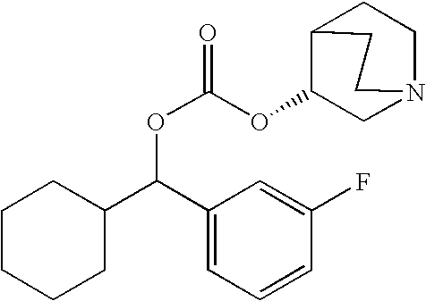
O(C(OC1CN2CCC1CC2)=O)C(C1CCCCC1)C1=CC=CC(F)=C1
